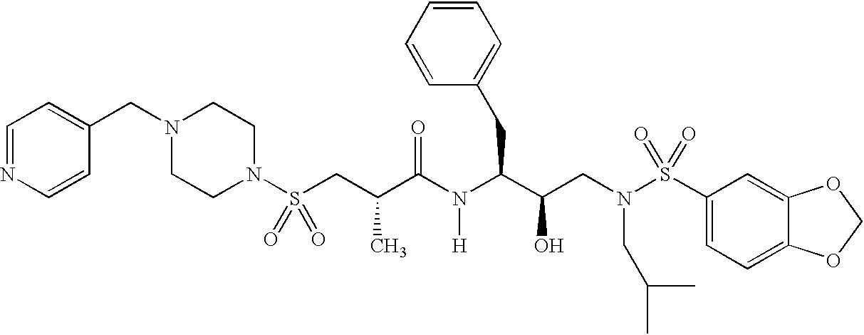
N1(S(CC(C(N(C(C(CN(S(C2=CC=C3C(=C2)OCO3)(=O)=O)CC(C)C)O)CC2=CC=CC=C2)[H])=O)C)(=O)=O)CCN(CC2=CC=NC=C2)CC1
